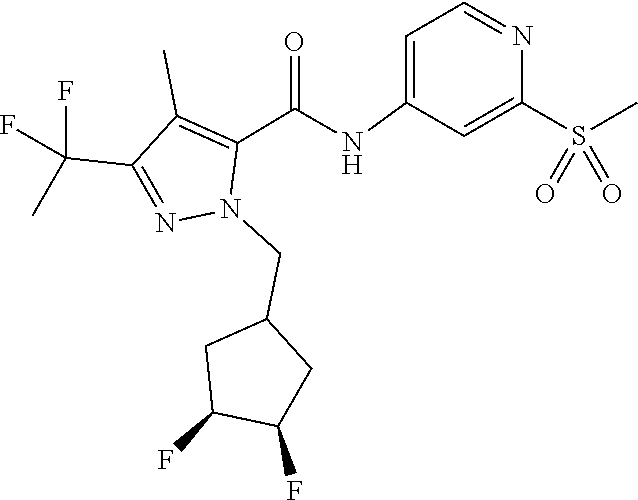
O=S(=O)(C1=CC(NC(C2=C(C)C(C(C)(F)F)=NN2CC2CC(F)C(F)C2)=O)=CC=N1)C
